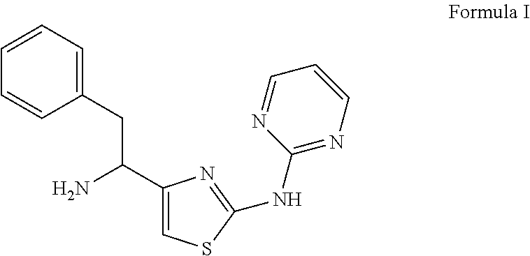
C1=CC=C(CC(N)C2=CSC(NC3=NC=CC=N3)=N2)C=C1
